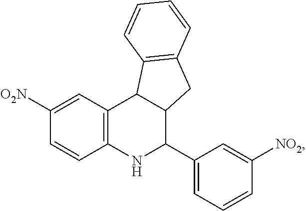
C1([O2N])=CC2=C(C=C1)NC(C1=CC=CC([NO2])=C1)C1C2C2=C(C1)C=CC=C2
